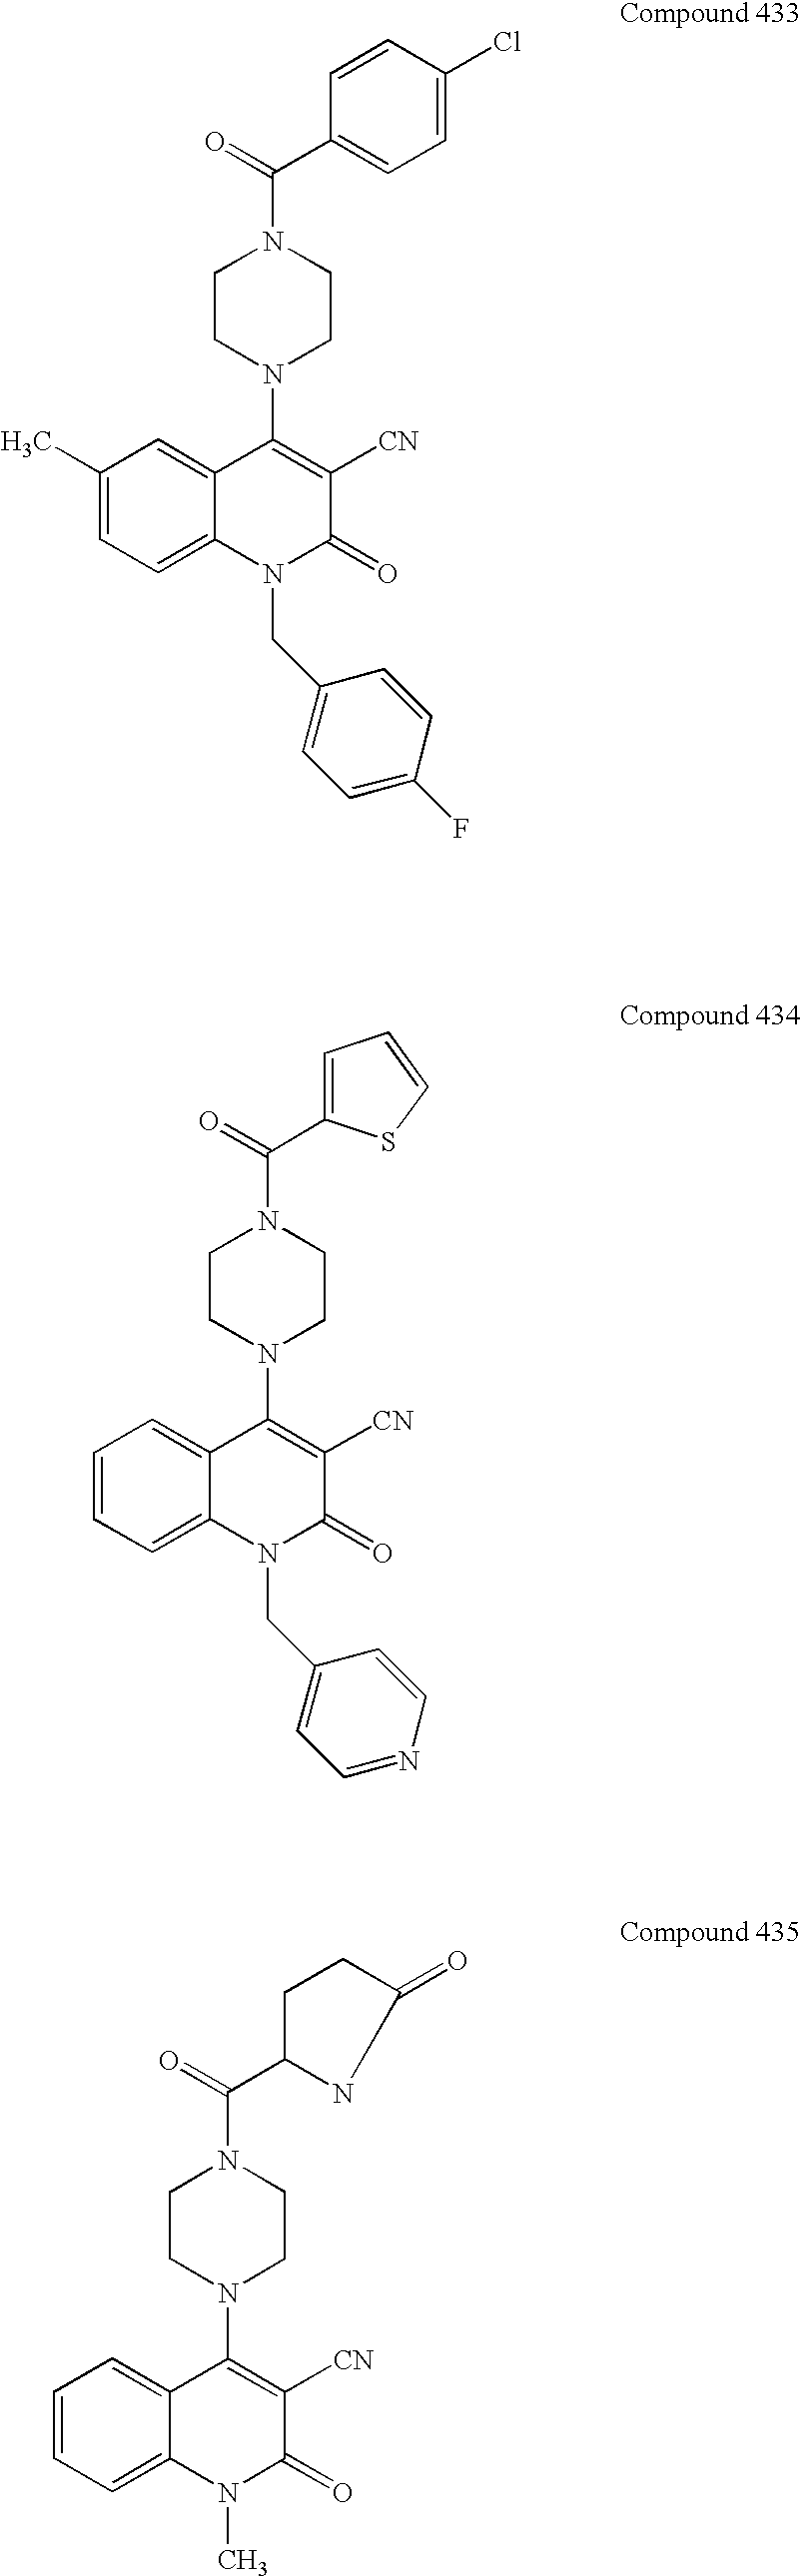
C(=O)(N1CCN(C2=C([CN])C(=O)N(CC3=CC=C(F)C=C3)C3=CC=C(C)C=C23)CC1)C1=CC=C(Cl)C=C1.C(=O)(N1CCN(C2=C([CN])C(=O)N(CC3=CC=NC=C3)C3=CC=CC=C23)CC1)C1=CC=CS1.C(=O)(N1CCN(C2=C([CN])C(=O)N(C)C3=CC=CC=C23)CC1)C1NC(=O)CC1
